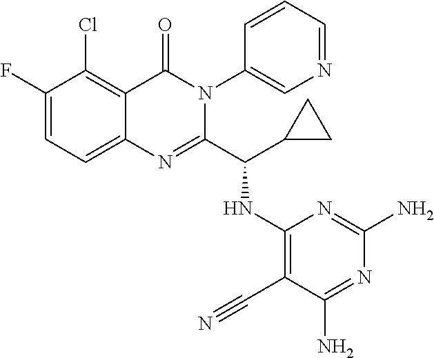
C1(F)=CC=C2C(=C1Cl)C(=O)N(C1=CN=CC=C1)C(C(C1CC1)NC1=C(C#N)C(N)=NC(N)=N1)=N2
